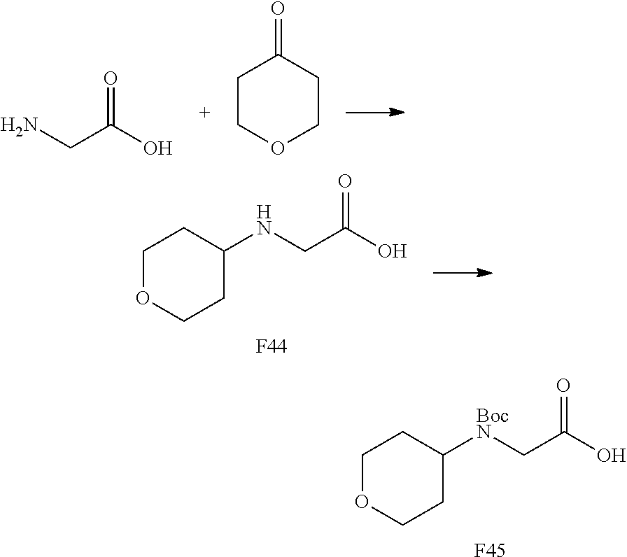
C1OCCC([BocN]CC(O)=O)C1.[F45].C(C(O)=O)N.C1COCCC1=O.C1OCCC(NCC(O)=O)C1.[F44]
